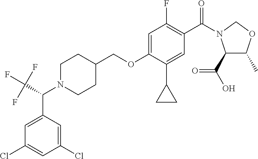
C1(COC2=CC(F)=C(C(=O)N3C(C(=O)O)C(C)OC3)C=C2C2CC2)CCN(C(C(F)(F)F)C2=CC(Cl)=CC(Cl)=C2)CC1
